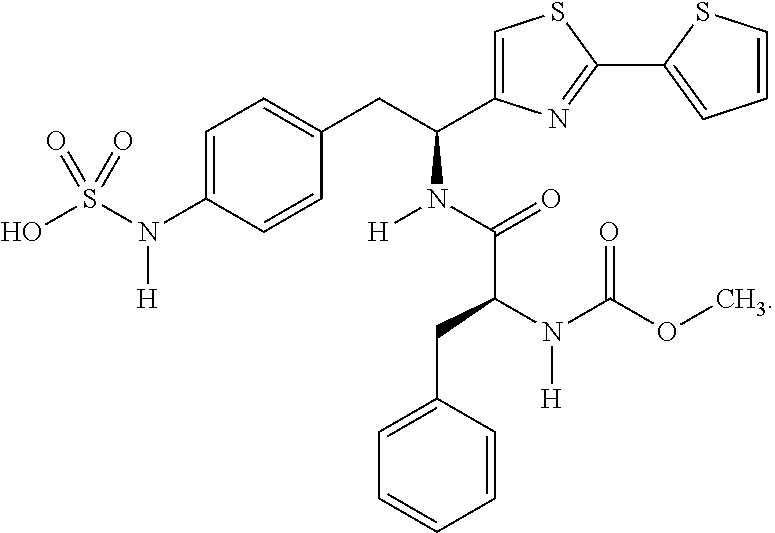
C1=C(N(S(O)(=O)=O)[H])C=CC(CC(C2=CSC(C3=CC=CS3)=N2)N(C(C(N(C(OC)=O)[H])CC2=CC=CC=C2)=O)[H])=C1
